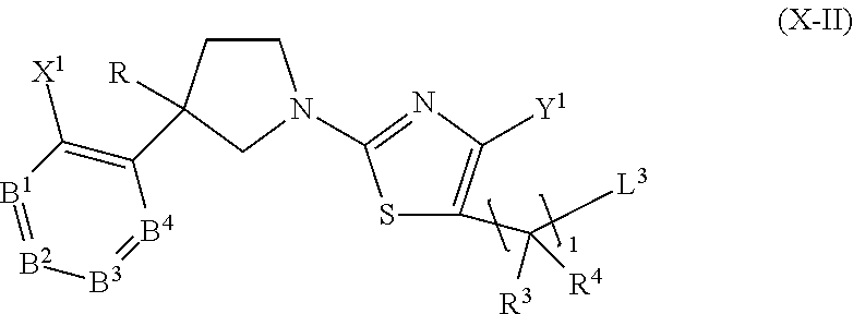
C1CC([R])(C2=C([X1])[B1]=[B2][B3]=[B4]2)CN1C1=NC([Y1])=C(C([L3])([R3])[R4])S1
